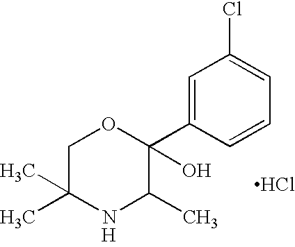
C1C(C)(C)NC(C)C(C2=CC(Cl)=CC=C2)(O)O1.Cl.[H]
